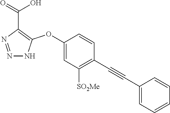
C1(OC2=C(C(=O)O)N=NN2)=CC([SO2Me])=C(C#CC2=CC=CC=C2)C=C1
